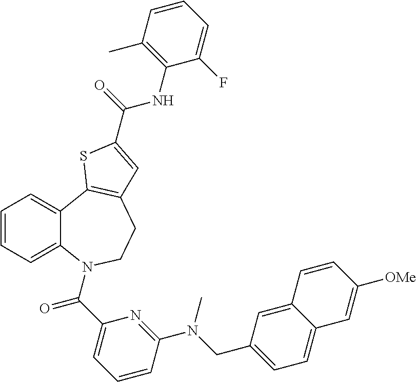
C1=CC=C2C(=C1)C1=C(CCN2C(C2=CC=CC(N(CC3=CC=C4C(=C3)C=CC([OMe])=C4)C)=N2)=O)C=C(C(NC2=C(C)C=CC=C2F)=O)S1
